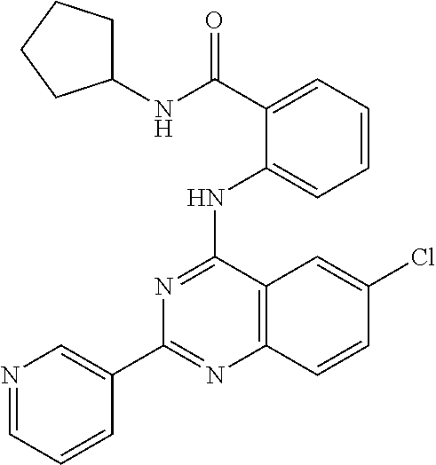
C1(C2=CN=CC=C2)=NC2=C(C(NC3=CC=CC=C3C(NC3CCCC3)=O)=N1)C=C(Cl)C=C2
